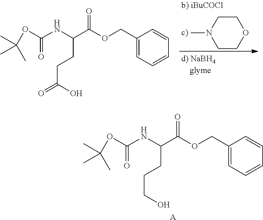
CN1CCOCC1.O(C(NC(C(OCC1=CC=CC=C1)=O)CCC(=O)O)=O)C(C)(C)C.O(C(NC(C(OCC1=CC=CC=C1)=O)CCCO)=O)C(C)(C)C.[A]
